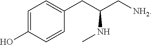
C1=C(O)C=CC(CC(C[NH2])NC)=C1
